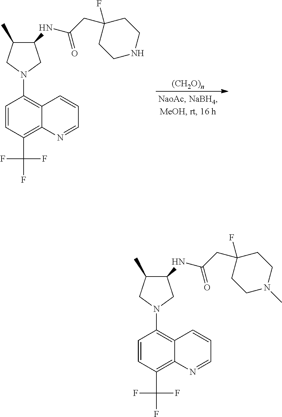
C1=CC(C(F)(F)F)=C2C(=C1N1CC(C)C(NC(CC3(F)CCN(C)CC3)=O)C1)C=CC=N2.C1=CC(C(F)(F)F)=C2C(=C1N1CC(C)C(NC(CC3(F)CCNCC3)=O)C1)C=CC=N2.[(CH2O)n]
